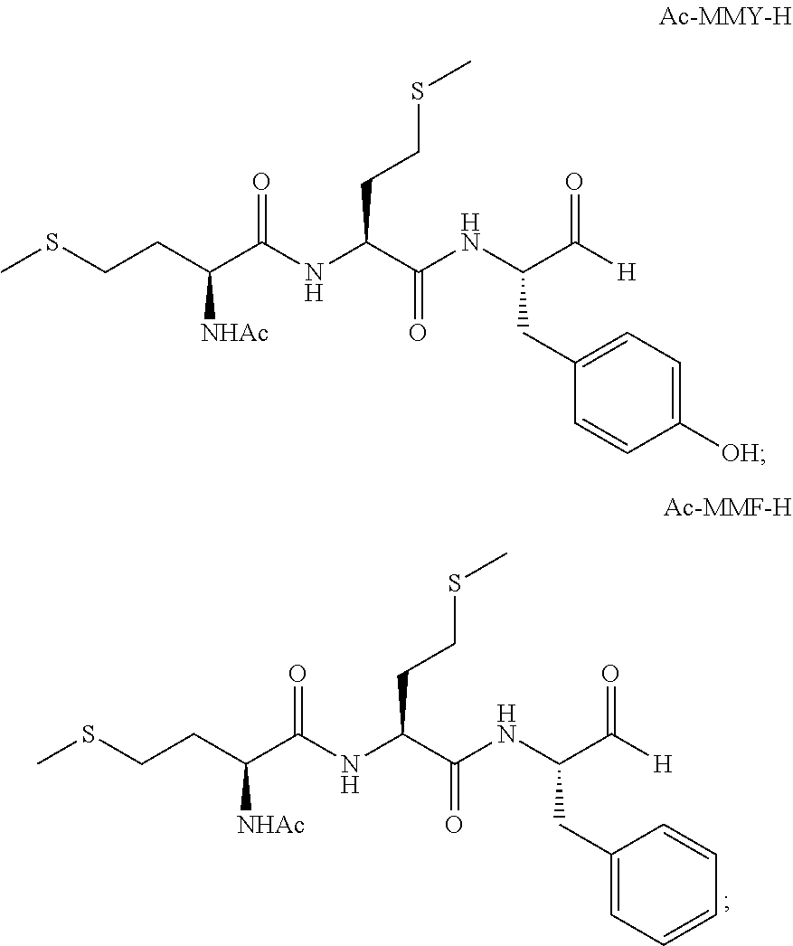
S(CCC(C(NC(C(NC(C([H])=O)CC1=CC=CC=C1)=O)CCSC)=O)[NHAc])C.S(CCC(C(NC(C(NC(C([H])=O)CC1=CC=C([OH])C=C1)=O)CCSC)=O)[NHAc])C
